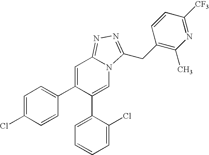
C1=C(Cl)C=CC(C2=CC3=NN=C(CC4=C(C)N=C([CF3])C=C4)N3C=C2C2=CC=CC=C2Cl)=C1
